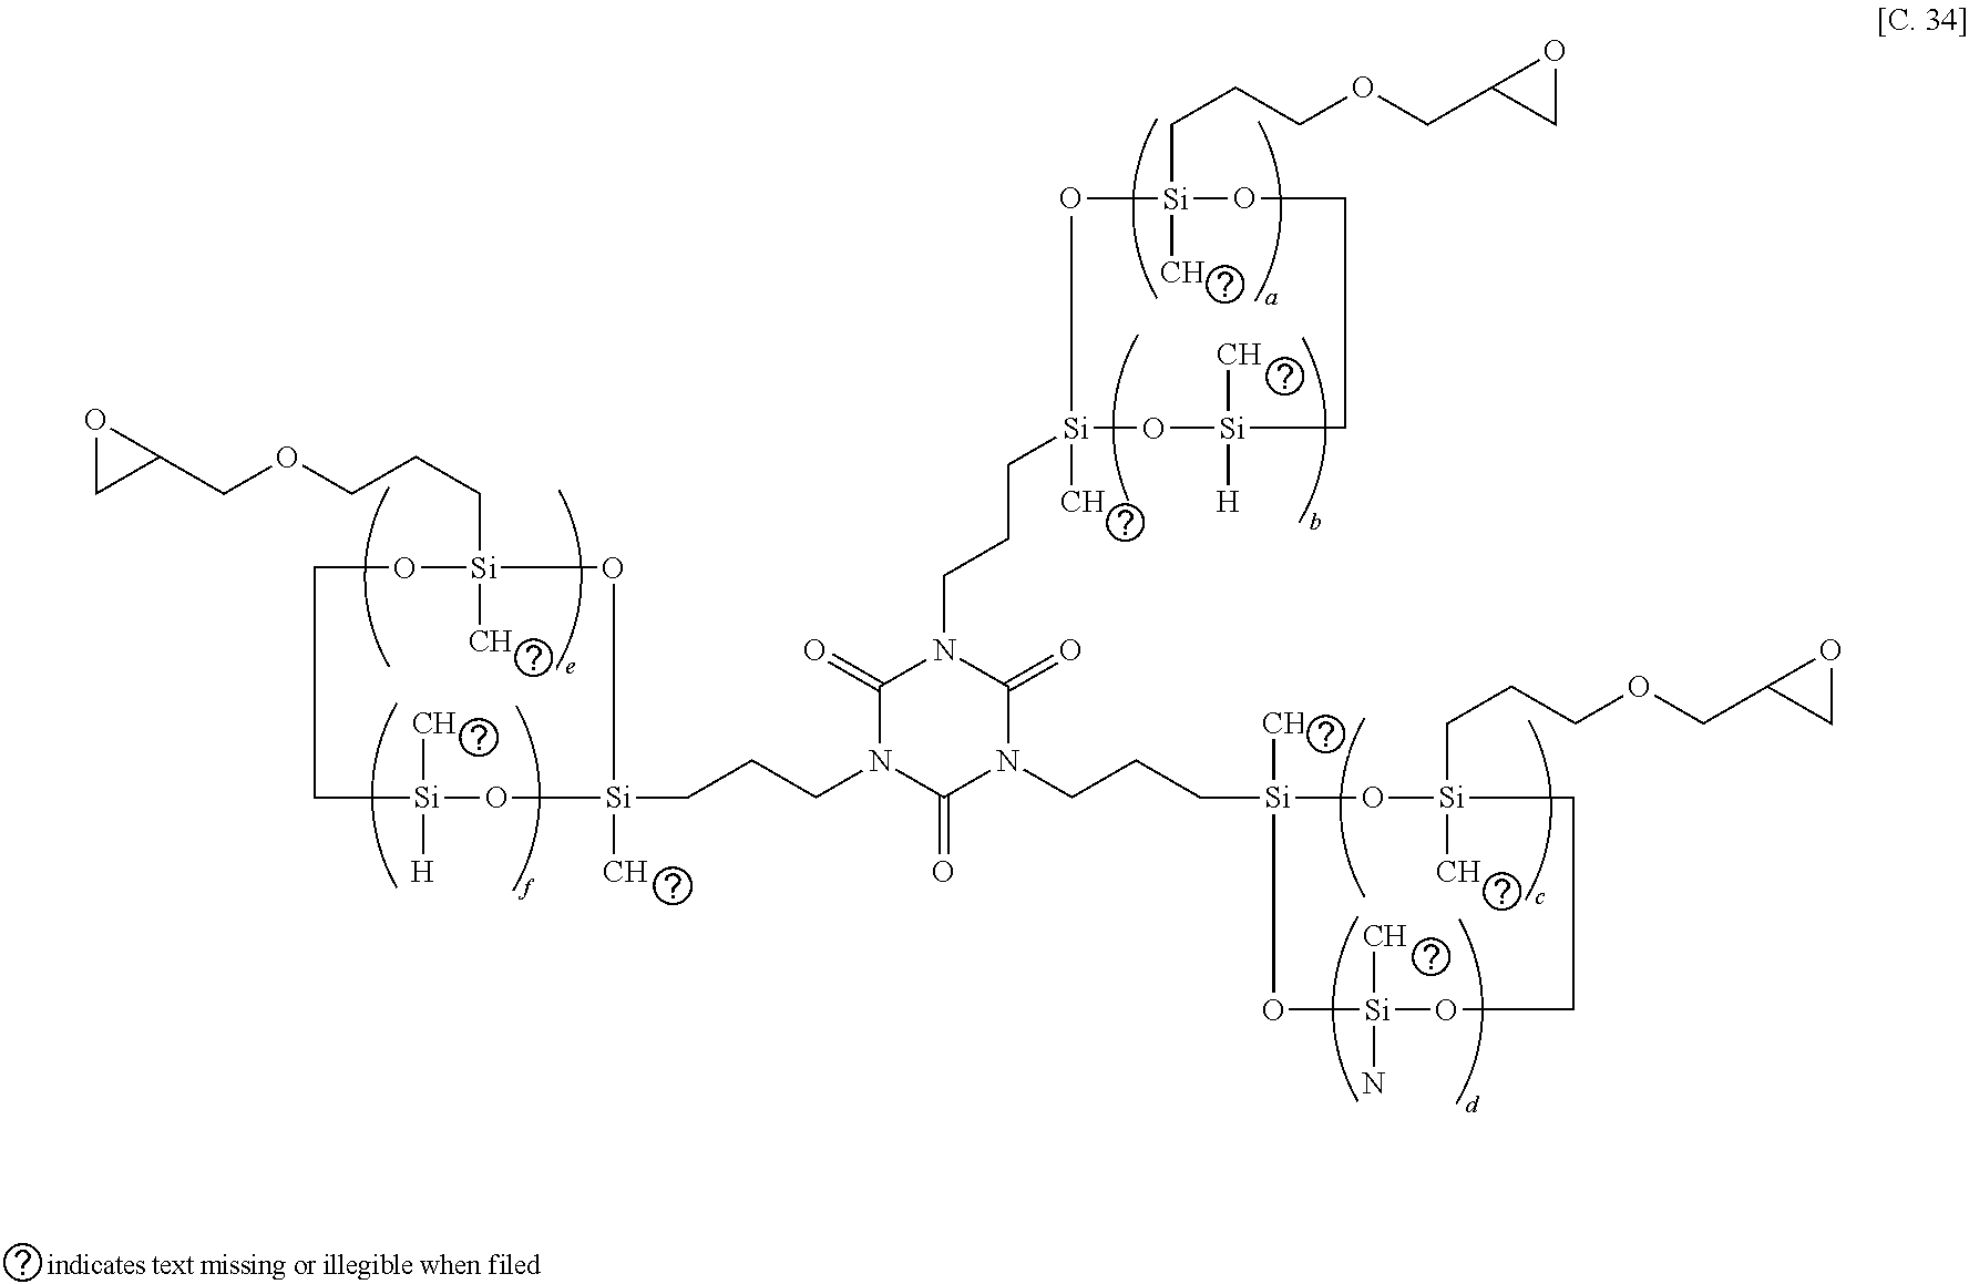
C1(=O)N(CCC[Si]2(C)O[Si](C)(CCCOCC3CO3)OCC[Si](C)([H])O2)C(=O)N(CCC[Si]2(C)O[Si](C)(CCCOCC3CO3)CCO[Si](C)(N)O2)C(=O)N1CCC[Si]1(C)O[Si](C)(CCCOCC2CO2)OCC[Si](C)([H])O1
